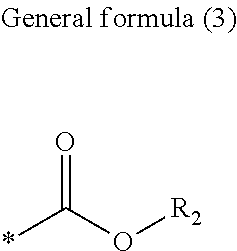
*C(O[R2])=O
